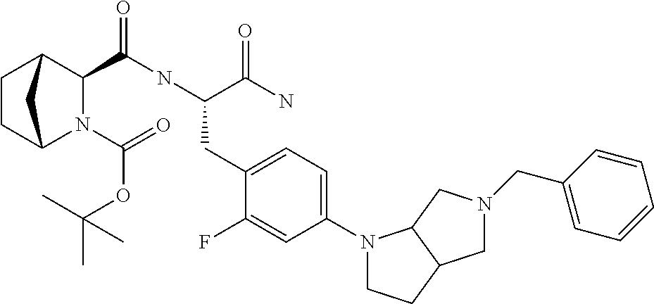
C1CC2N(C(=O)OC(C)(C)C)C(C(NC(C(=O)N)CC3=CC=C(N4CCC5C4CN(CC4=CC=CC=C4)C5)C=C3F)=O)C1C2
